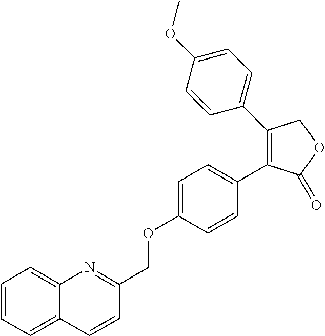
C1=CC=C2C(=C1)N=C(COC1=CC=C(C3=C(C4=CC=C(OC)C=C4)COC3=O)C=C1)C=C2
